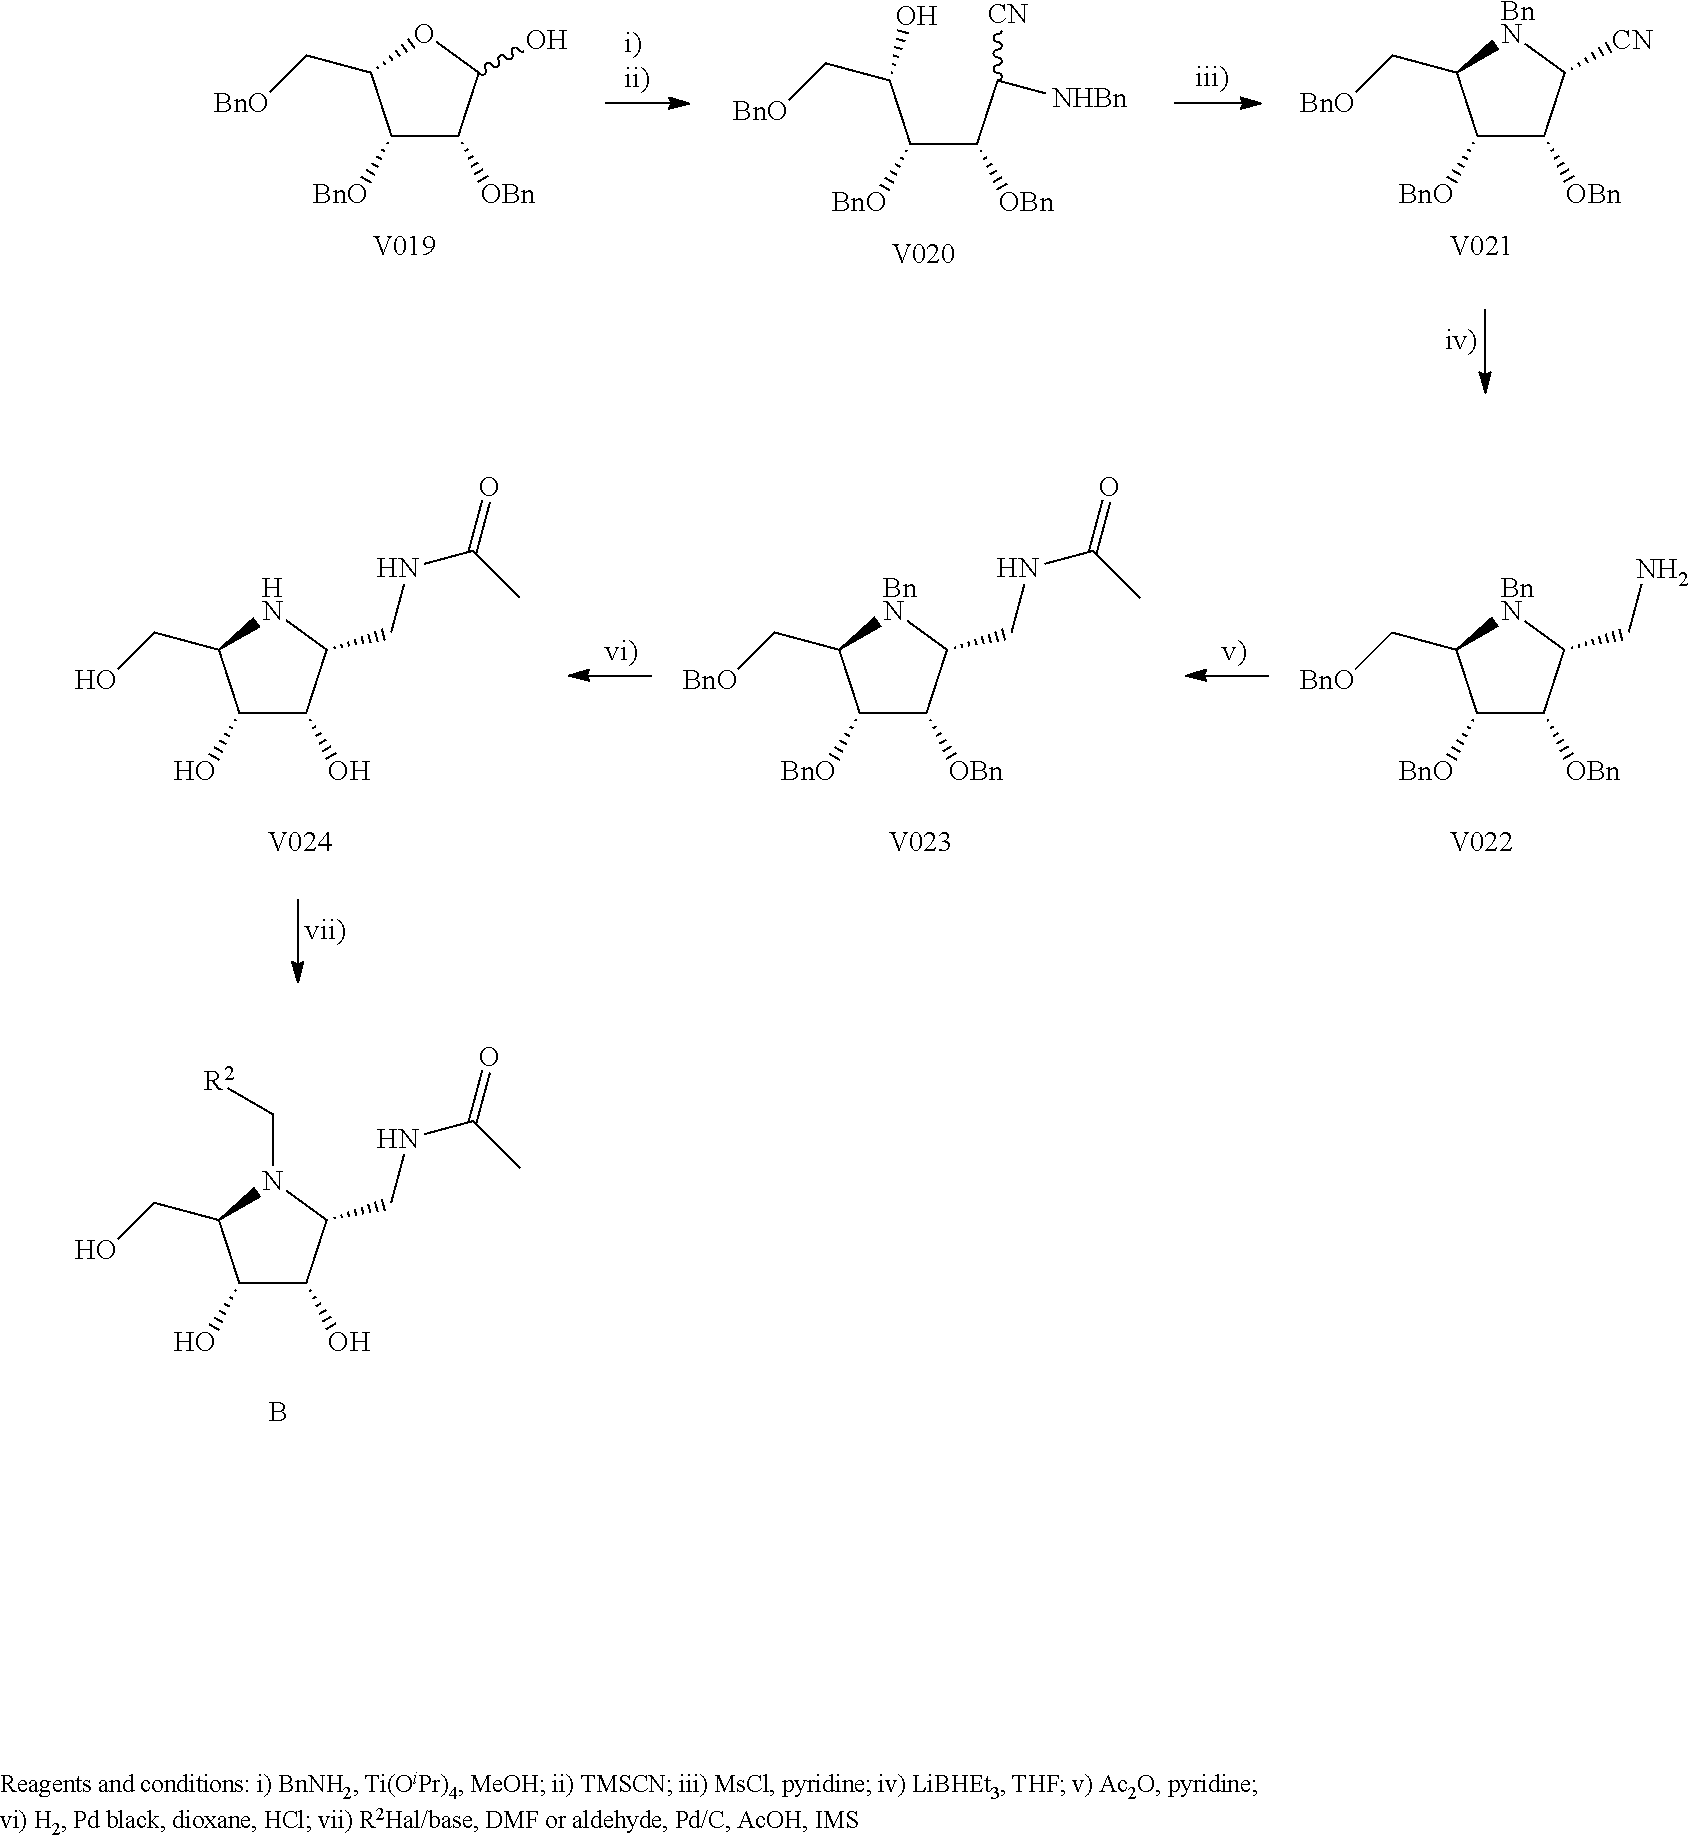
C1([BnO])C([OBn])C(O)OC1C[BnO].[V019].C(C(C([CN])[NHBn])[OBn])(C(O)C[BnO])[BnO].[V020].C1([BnO])C([OBn])C([CN])[BnN]C1C[BnO].[V021].C1([BnO])C([OBn])C(CN)[BnN]C1C[BnO].[V022].C1([BnO])C([OBn])C(CNC(C)=O)[BnN]C1C[BnO].[V023].C1(O)C(O)C(CNC(C)=O)NC1CO.[V024].C1(O)C(O)C(CNC(C)=O)N(C[R2])C1CO.B
